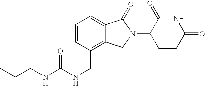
C(CC)NC(NCC1=C2C(=CC=C1)C(=O)N(C1CCC(=O)NC1=O)C2)=O
